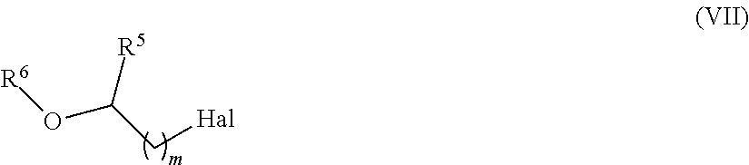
[Hal]CC(O[R6])[R5]
